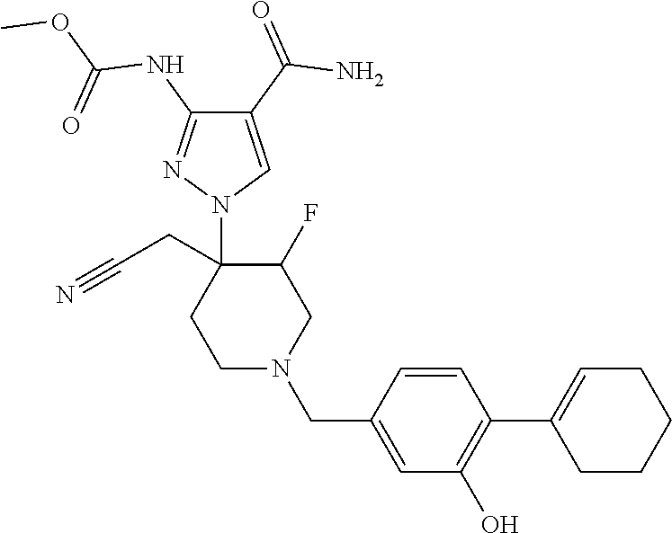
C1(C(=O)N)=CN(C2(CC#N)CCN(CC3=CC(O)=C(C4=CCCCC4)C=C3)CC2F)N=C1NC(OC)=O
